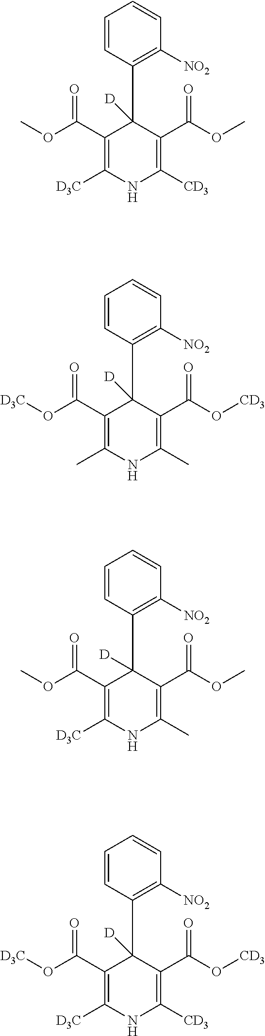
C1=CC(C2([D])C(C(OC)=O)=C([D3C])NC([CD3])=C2C(OC)=O)=C([NO2])C=C1.C1=CC(C2([D])C(C(O[D3C])=O)=C(C)NC(C)=C2C(O[CD3])=O)=C([NO2])C=C1.C1=CC(C2([D])C(C(OC)=O)=C([D3C])NC(C)=C2C(OC)=O)=C([NO2])C=C1.C1=CC(C2([D])C(C(O[D3C])=O)=C([D3C])NC([CD3])=C2C(O[CD3])=O)=C([NO2])C=C1
